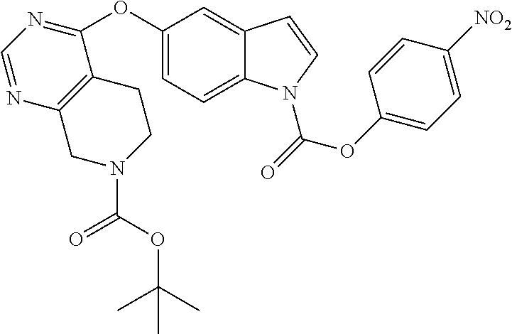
C1(OC2=CC=C3C(=C2)C=CN3C(=O)OC2=CC=C([NO2])C=C2)=NC=NC2=C1CCN(C(OC(C)(C)C)=O)C2
